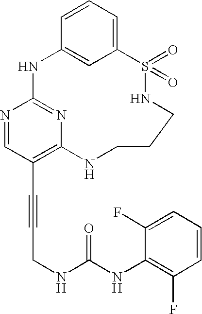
C1=CC=C2C=C1NC1=NC(=C(C#CCNC(NC3=C(F)C=CC=C3F)=O)C=N1)NCCCNS2(=O)=O
